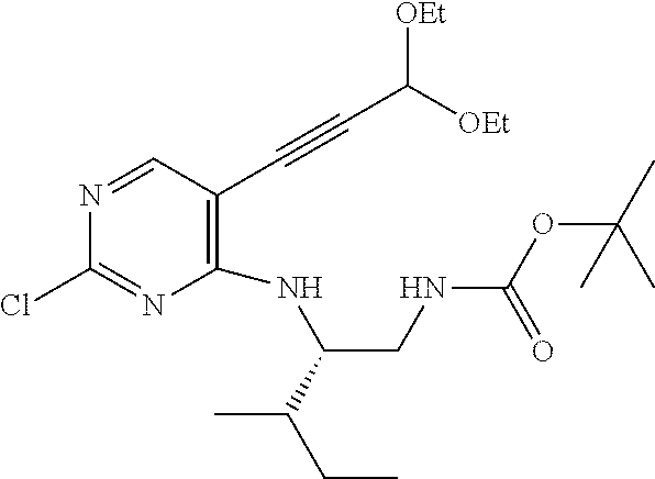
N1=CC(C#CC([OEt])[OEt])=C(NC(C(C)CC)CNC(OC(C)(C)C)=O)N=C1Cl
